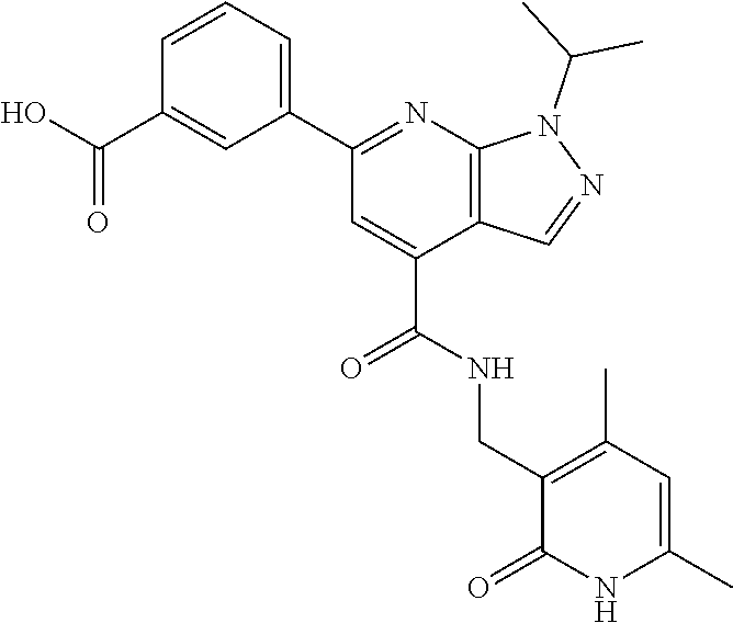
C1=CC=C(C2=NC3=C(C(C(NCC4=C(C)C=C(C)NC4=O)=O)=C2)C=NN3C(C)C)C=C1C(O)=O
